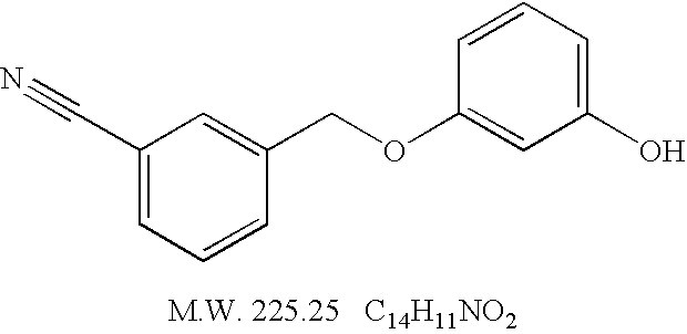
C1(COC2=CC(O)=CC=C2)=CC(C#N)=CC=C1
